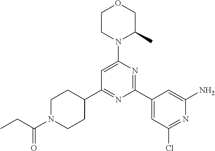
C1(C2=NC(C3=CC(Cl)=NC(N)=C3)=NC(N3C(C)COCC3)=C2)CCN(C(CC)=O)CC1
